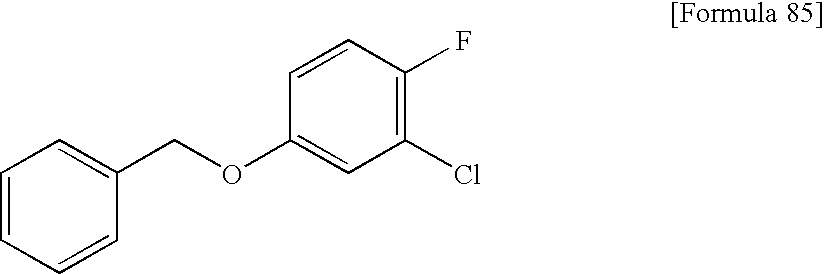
C1=CC=CC(COC2=CC(Cl)=C(F)C=C2)=C1
